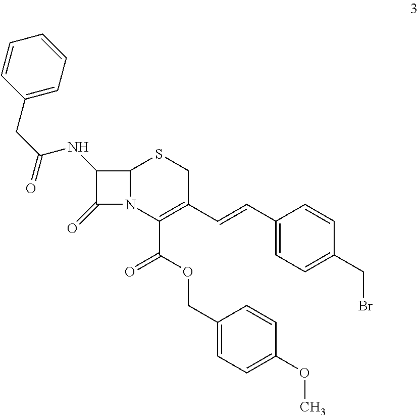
C1=CC(CC(=O)NC2C(=O)N3C2SCC(C=CC2=CC=C(CBr)C=C2)=C3C(OCC2=CC=C(OC)C=C2)=O)=CC=C1
